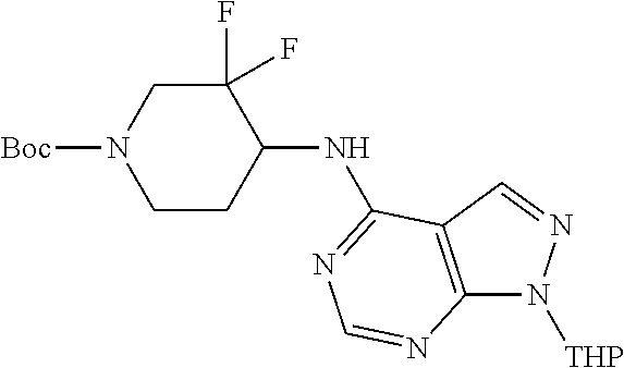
C1CC(NC2=NC=NC3=C2C=NN3[THP])C(F)(F)CN1[Boc]
